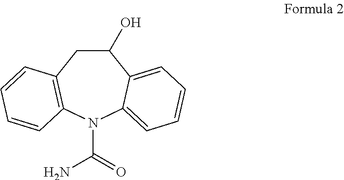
C1(O)CC2=C(N(C(=O)N)C3=CC=CC=C13)C=CC=C2
